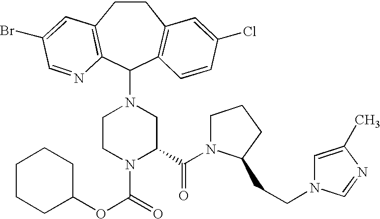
C1CC2=C(C(N3CCN(C(=O)OC4CCCCC4)C(C(=O)N4CCCC4CCN4C=C(C)N=C4)C3)C3=C1C=C(Cl)C=C3)N=CC(Br)=C2
